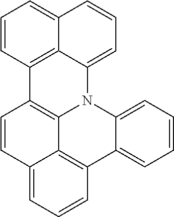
C1=CC=C2C3=C(C=CC=C13)C1=C3N2C2=CC=CC=C2C2=C3C(=CC=C2)C=C1
